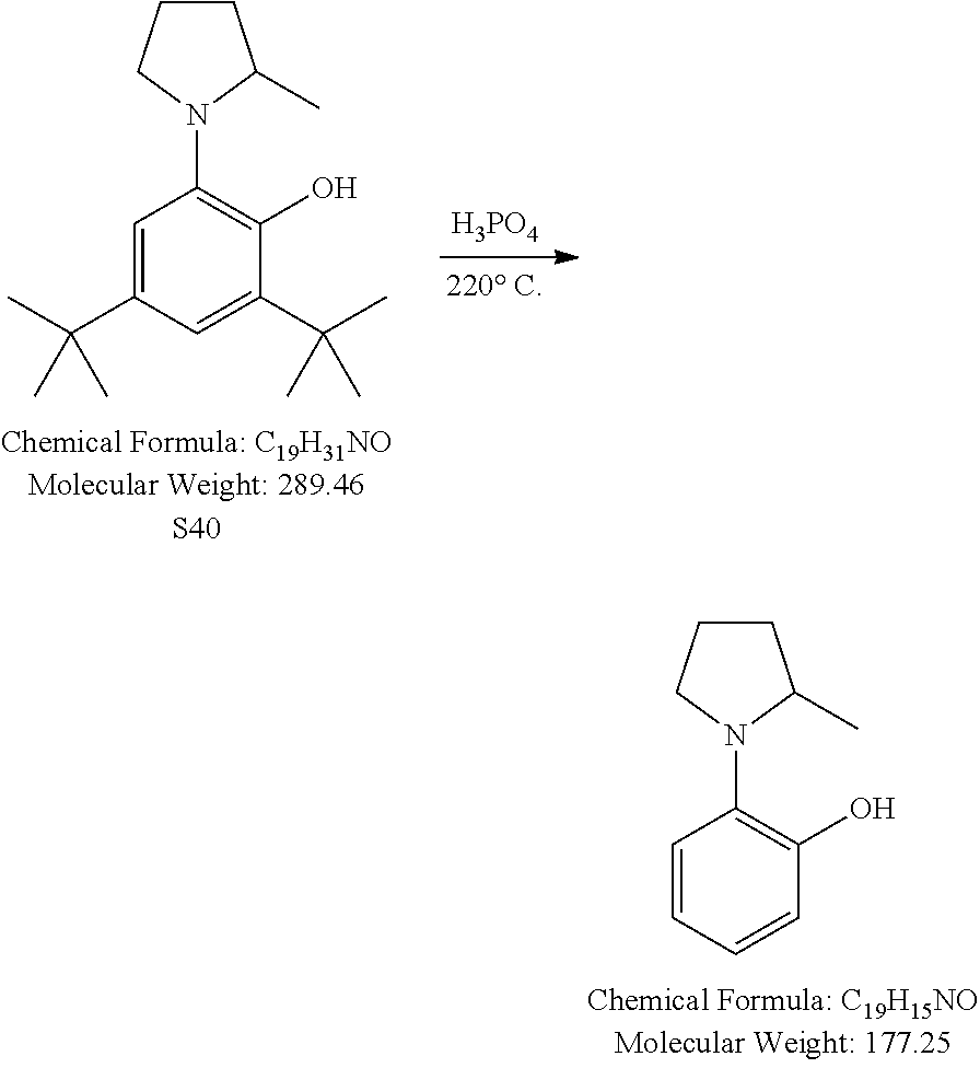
C1=C(C(C)(C)C)C=C(C(C)(C)C)C(O)=C1N1C(C)CCC1.[H3PO4].C1=CC=CC(O)=C1N1C(C)CCC1
